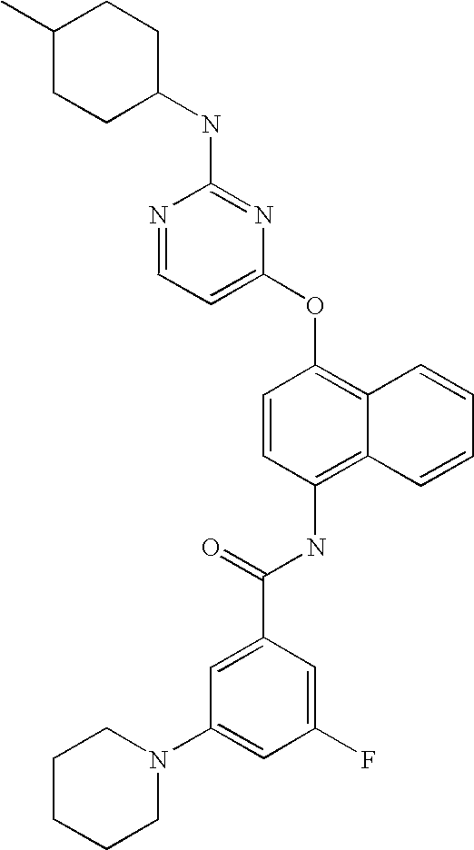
N1=CC=C(OC2=C3C(=C(NC(C4=CC(N5CCCCC5)=CC(F)=C4)=O)C=C2)C=CC=C3)N=C1NC1CCC(C)CC1
